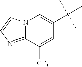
N12C(=NC=C1)C([CF3])=CC(C(C)(C)C)=C2
